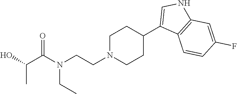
N(CC)(CCN1CCC(C2=CNC3=C2C=CC(F)=C3)CC1)C(C(C)O)=O
